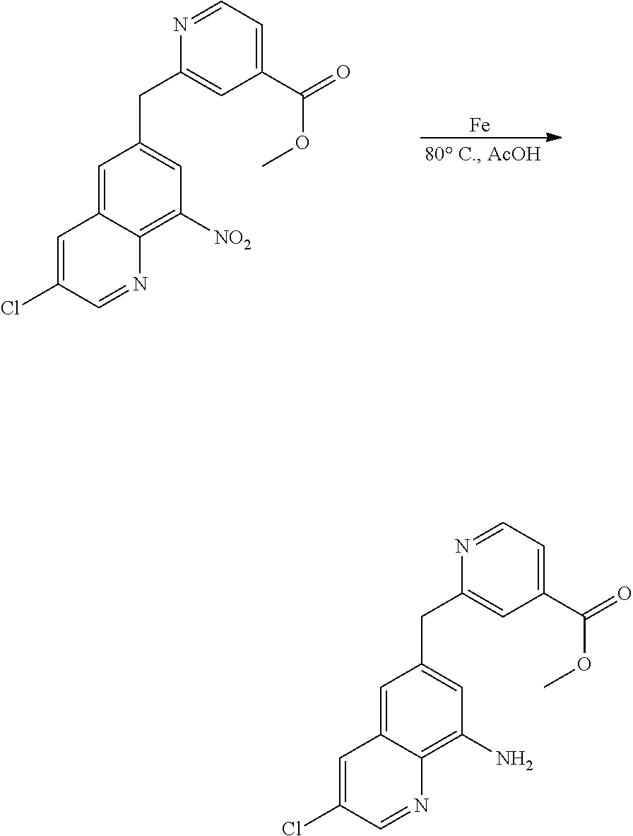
[Fe].C1(C(=O)OC)=CC=NC(CC2=CC([NO2])=C3C(=C2)C=C(Cl)C=N3)=C1.C1(C(=O)OC)=CC=NC(CC2=CC(N)=C3C(=C2)C=C(Cl)C=N3)=C1
